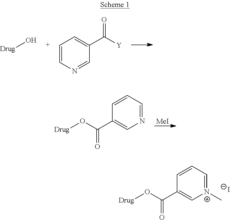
[Drug]O.C1=CN=CC(C([Y])=O)=C1.[MeI].N1=CC=CC(C(O[Drug])=O)=C1.[N+]1(C)=CC=CC(C(O[Drug])=O)=C1.[I-]
